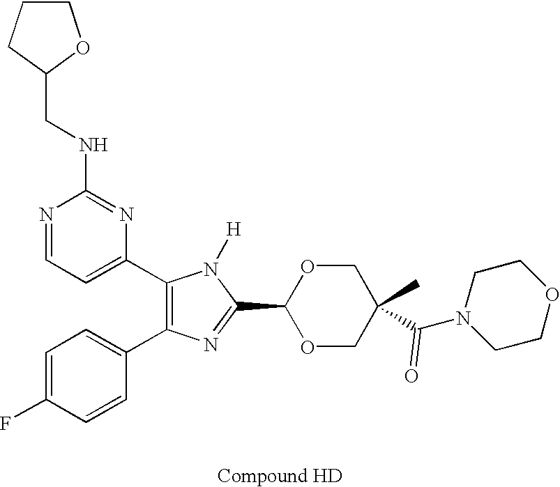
C1(C2=CC=NC(NCC3CCCO3)=N2)=C(C2=CC=C(F)C=C2)N=C(C2OCC(C(N3CCOCC3)=O)(C)CO2)N1[H]
